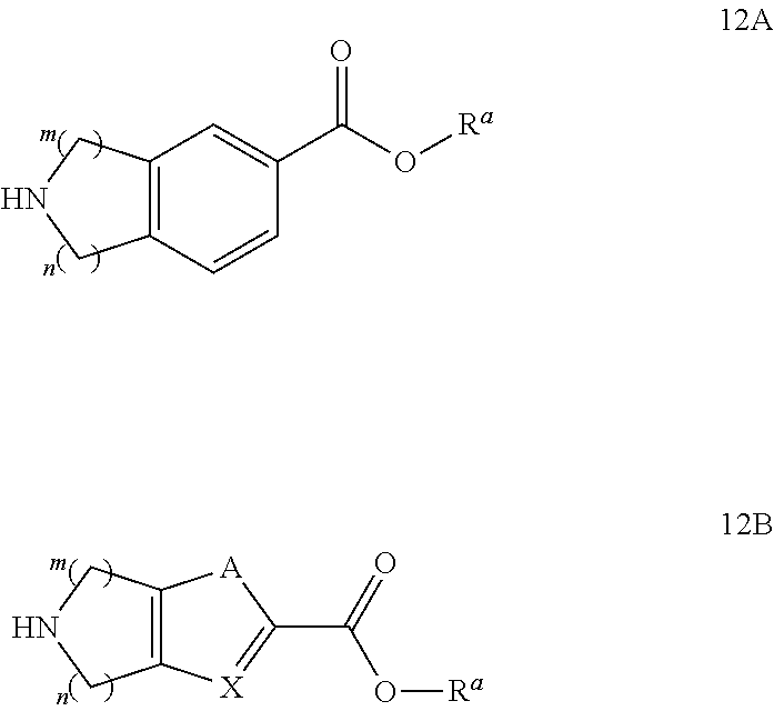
C12=C(C=CC(C(O[Ra])=O)=C1)CNC2.C12=C(CNC1)[A]C(C(=O)O[Ra])=[X]2
